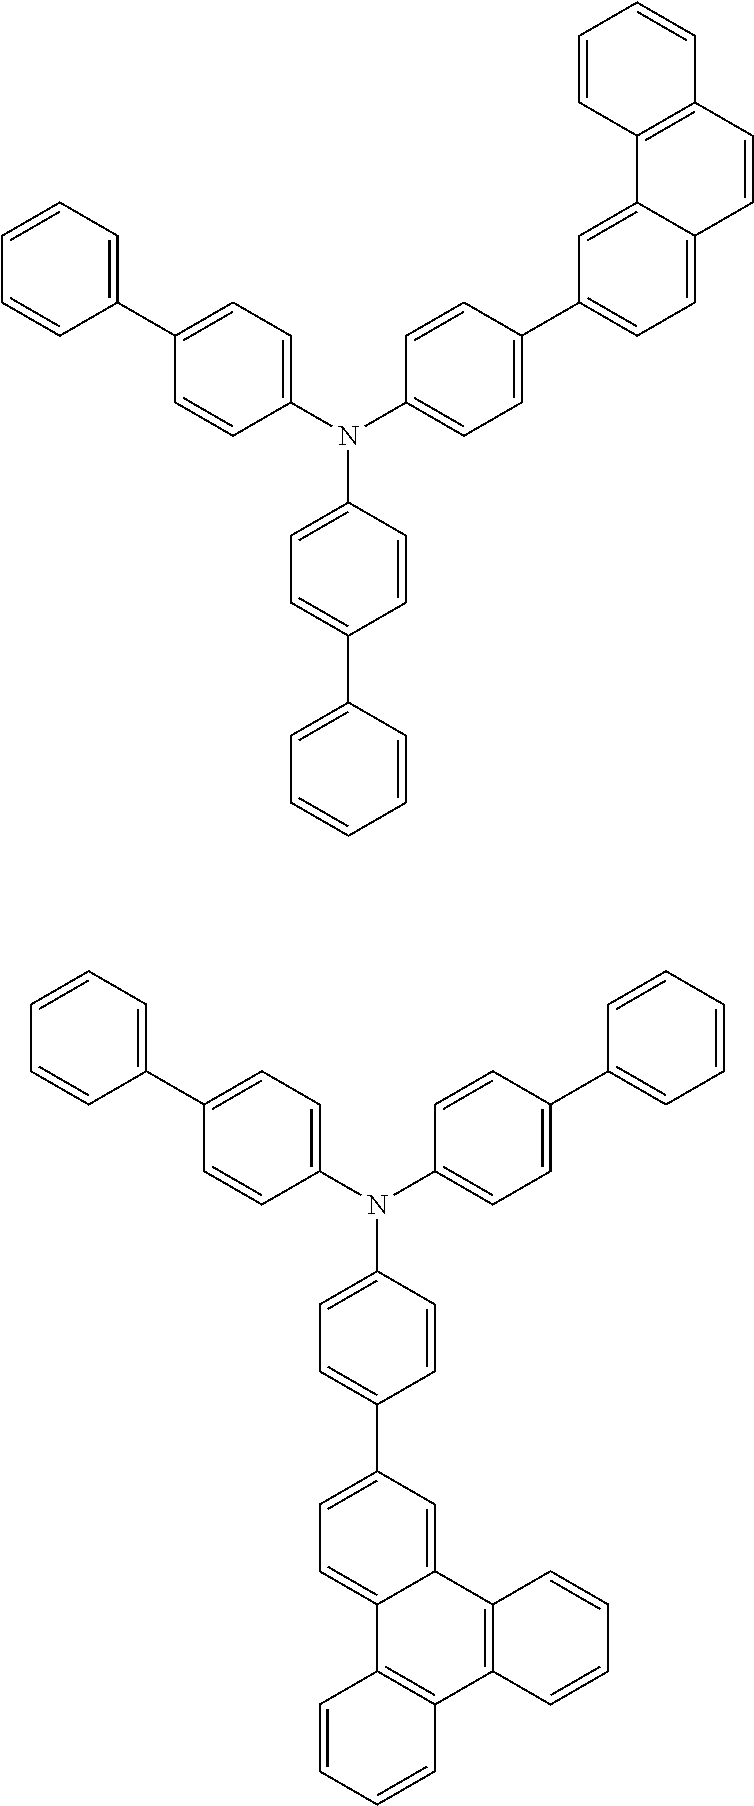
C1(N(C2=CC=C(C3=CC=C4C(=C3)C3=C(C=C4)C=CC=C3)C=C2)C2=CC=C(C3=CC=CC=C3)C=C2)=CC=C(C2=CC=CC=C2)C=C1.C1(N(C2=CC=C(C3=CC=CC=C3)C=C2)C2=CC=C(C3=CC=C4C(=C3)C3=C(C5=C4C=CC=C5)C=CC=C3)C=C2)=CC=C(C2=CC=CC=C2)C=C1
